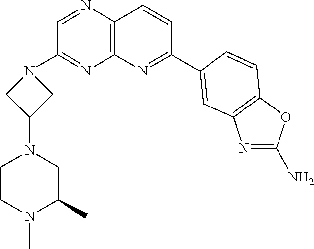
C1=NC2=C(N=C1N1CC(N3CCN(C)C(C)C3)C1)N=C(C1=CC3=C(OC(N)=N3)C=C1)C=C2
